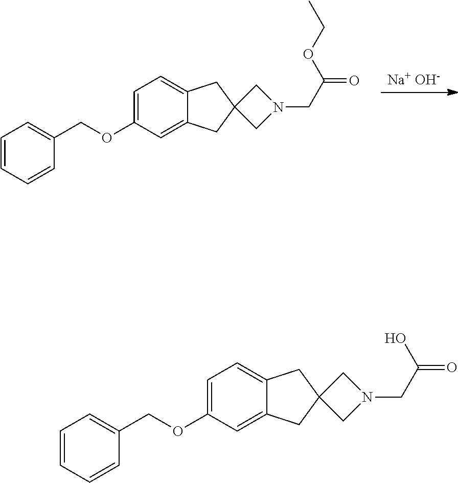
[Na+ OH-].C1=C(OCC2=CC=CC=C2)C=C2C(=C1)CC1(C2)CN(CC(=O)OCC)C1.C1=C(OCC2=CC=CC=C2)C=C2C(=C1)CC1(C2)CN(CC(=O)O)C1
